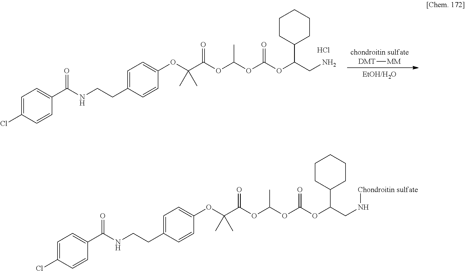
C1=C(Cl)C=CC(C(NCCC2=CC=C(OC(C(=O)OC(OC(OC(CN[Chondroitin sulfate])C3CCCCC3)=O)C)(C)C)C=C2)=O)=C1.C1=C(Cl)C=CC(C(NCCC2=CC=C(OC(C(=O)OC(OC(OC(CN)C3CCCCC3)=O)C)(C)C)C=C2)=O)=C1.Cl.[chondroitin sulfate].[DMT][MM].[EtOH/H2O]
